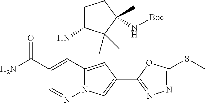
N12C(=CC(C3=NN=C(SC)O3)=C1)C(NC1CCC(C)(N[Boc])C1(C)C)=C(C(=O)N)C=N2
